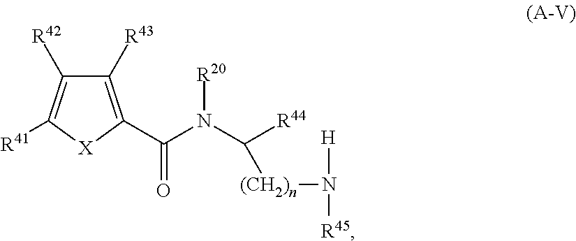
C1([R43])=C(C(N([R20])C([R44])[(CH2)n]N([H])[R45])=O)[X]C([R41])=C1[R42]
